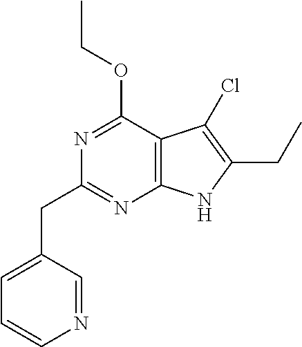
C(C1=CC=CN=C1)C1=NC2=C(C(OCC)=N1)C(Cl)=C(CC)N2
